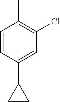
C1=CC(C2CC2)=CC(Cl)=C1C
